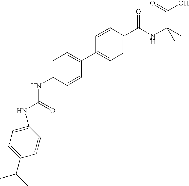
C1(C2=CC=C(NC(NC3=CC=C(C(C)C)C=C3)=O)C=C2)=CC=C(C(NC(C)(C)C(=O)O)=O)C=C1
